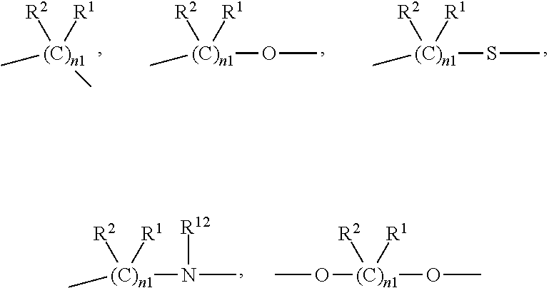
C[(C)n1]([R2])([R1])C.C[(C)n1]([R2])([R1])OC.C[(C)n1]([R2])([R1])SC.C[(C)n1]([R2])([R1])N(C)[R12].[(C)n1]([R2])([R1])(OC)OC
